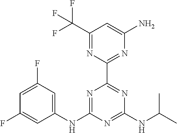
C1=C(F)C=C(NC2=NC(C3=NC(N)=CC(C(F)(F)F)=N3)=NC(NC(C)C)=N2)C=C1F
